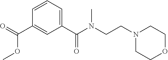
C1=CC=C(C(N(C)CCN2CCOCC2)=O)C=C1C(OC)=O
